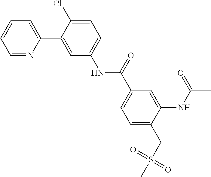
N1=CC=CC=C1C1=CC(NC(C2=CC=C(CS(C)(=O)=O)C(NC(C)=O)=C2)=O)=CC=C1Cl
